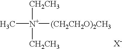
[CH2CH3][N+]([CH2CH3])([(CH2CH2O)2CH3])C.[X-]
